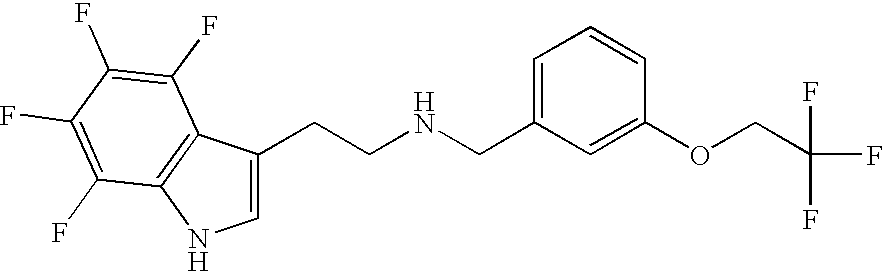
C1=C(CCNCC2=CC=CC(OCC(F)(F)F)=C2)C2=C(N1)C(F)=C(F)C(F)=C2F
